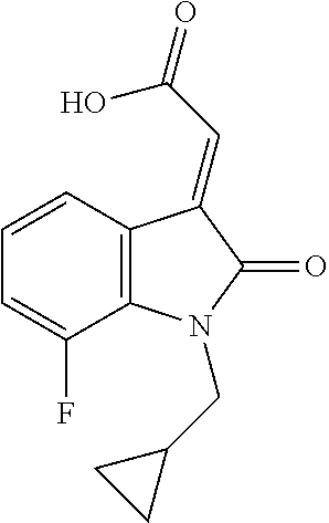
C1=CC=C(F)C2=C1C(=CC(=O)O)C(=O)N2CC1CC1
